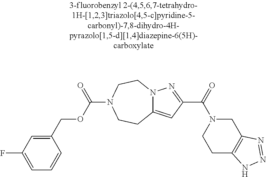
C1=C(F)C=C(COC(=O)N2CCN3C(=CC(C(N4CCC5=C(C4)N=NN5)=O)=N3)CC2)C=C1
